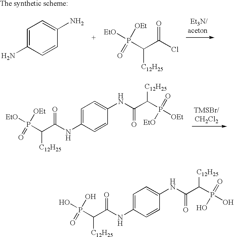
C1=C(N)C=CC(N)=C1.P(C(C(Cl)=O)[C12H25])([EtO])(=O)[OEt].P(C(C(NC1=CC=C(NC(C(P([OEt])(=O)[EtO])[C12H25])=O)C=C1)=O)[C12H25])([EtO])(=O)[OEt].P(C(C(NC1=CC=C(NC(C(P(O)(=O)O)[C12H25])=O)C=C1)=O)[C12H25])(O)(=O)O
